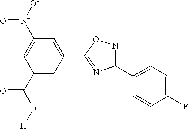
C1(C(=O)O[H])=CC(C2=NC(C3=CC=C(F)C=C3)=NO2)=CC([N+](=O)[O-])=C1
